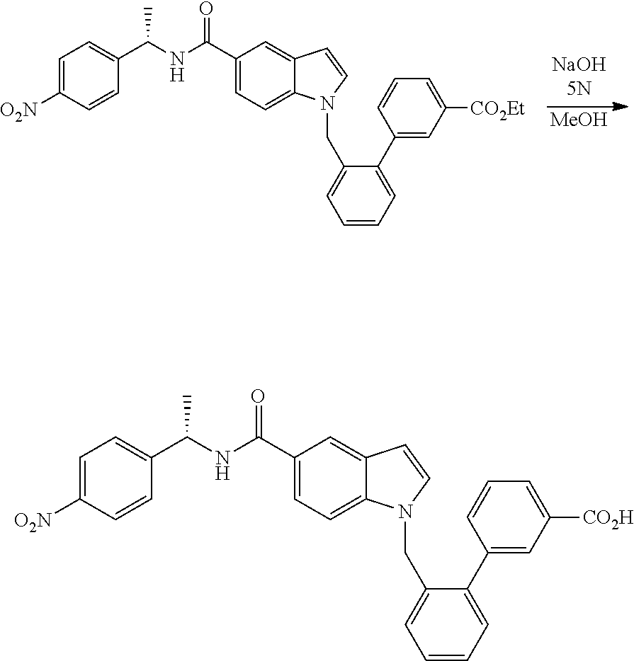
[MeOH].C1(C(=O)NC(C2=CC=C([O2N])C=C2)C)=CC=C2C(=C1)C=CN2CC1=CC=CC=C1C1=CC([CO2Et])=CC=C1.C1(C(=O)NC(C2=CC=C([O2N])C=C2)C)=CC=C2C(=C1)C=CN2CC1=CC=CC=C1C1=CC([CO2H])=CC=C1
